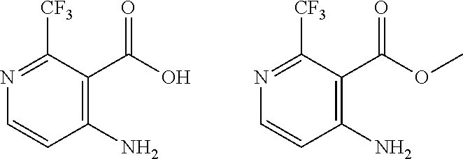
C1(N)=C(C(O)=O)C([CF3])=NC=C1.C1(N)=C(C(OC)=O)C([CF3])=NC=C1
